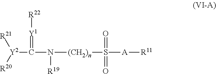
N([R19])([(CH2)n]S(=O)(=O)[A][R11])C([Y2]([R20])[R21])=[Y1][R22]
